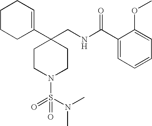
C1CCC(C2(CNC(C3=CC=CC=C3OC)=O)CCN(S(=O)(N(C)C)=O)CC2)=CC1
